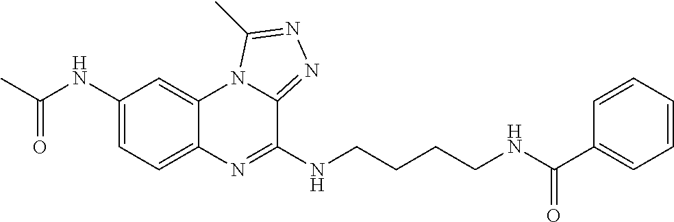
C1(NC(C)=O)=CC=C2C(=C1)N1C(=NN=C1C)C(NCCCCNC(C1=CC=CC=C1)=O)=N2
